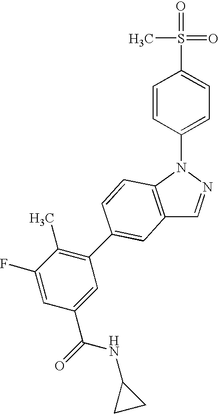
C1=CC(N2C3=C(C=N2)C=C(C2=C(C)C(F)=CC(C(=O)NC4CC4)=C2)C=C3)=CC=C1S(=O)(C)=O
